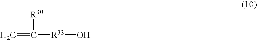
C=C([R30])[R33][OH]
